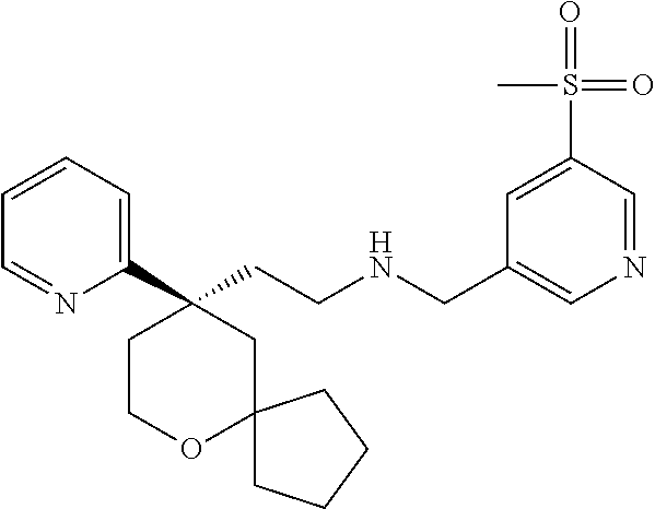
C1(C2(CCNCC3=CN=CC(S(=O)(=O)C)=C3)CCOC3(C2)CCCC3)=CC=CC=N1
